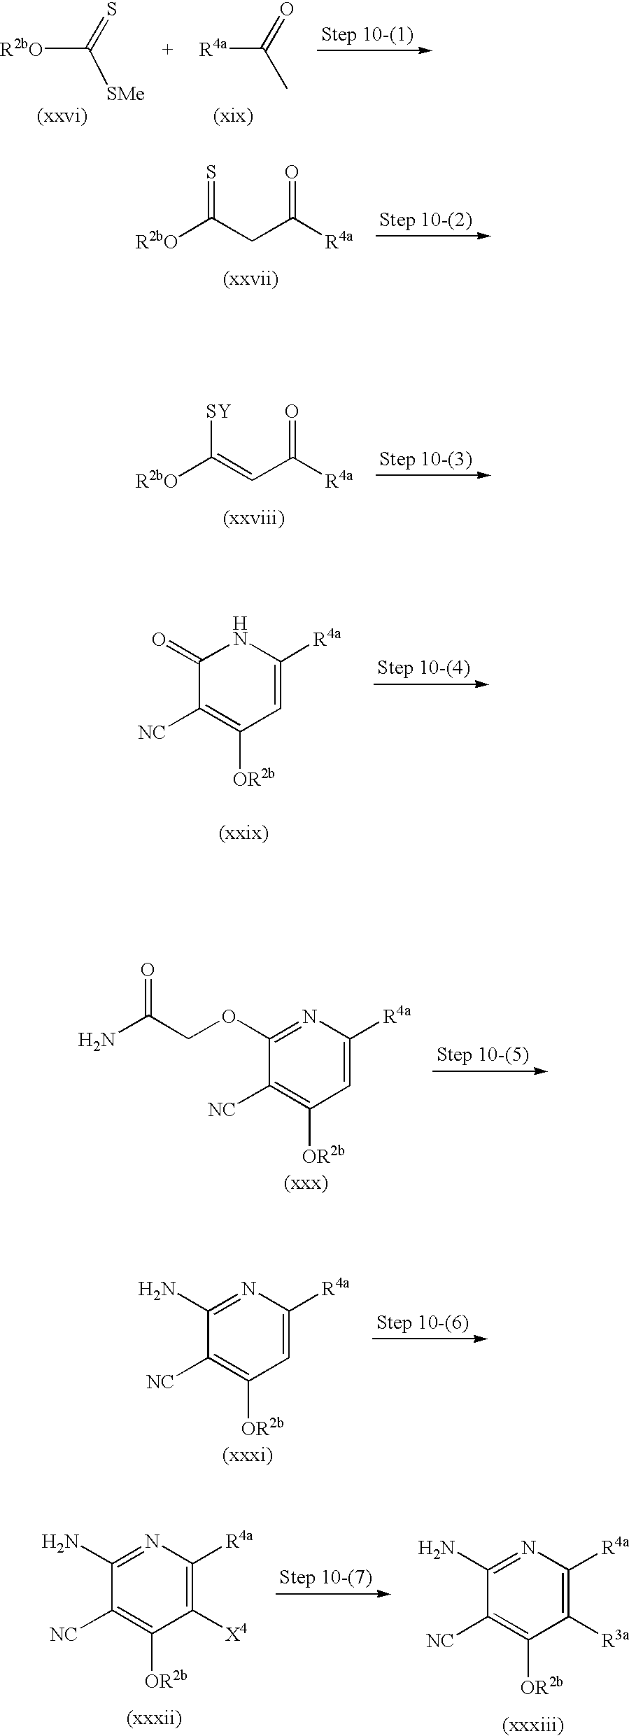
[R2bO]C([SMe])=S.[R4a]C(C)=O.[R2bO]C(CC([R4a])=O)=S.[R2bO]C(=CC([R4a])=O)[SY].C1(=O)C([NC])=C([OR2b])C=C([R4a])N1.C1(OCC(N)=O)=NC([R4a])=CC([OR2b])=C1[NC].C1(N)=NC([R4a])=CC([OR2b])=C1[NC].C1(N)=NC([R4a])=C([X4])C([OR2b])=C1[NC].C1(N)=NC([R4a])=C([R3a])C([OR2b])=C1[NC]
